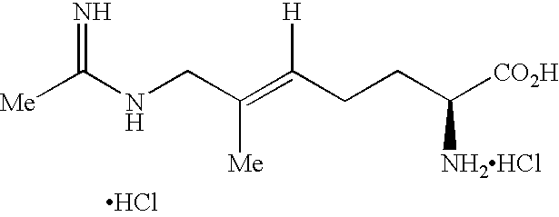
C(C(=C(CCC([CO2H])[NH2HCl])[H])[Me])NC([Me])=N.Cl
